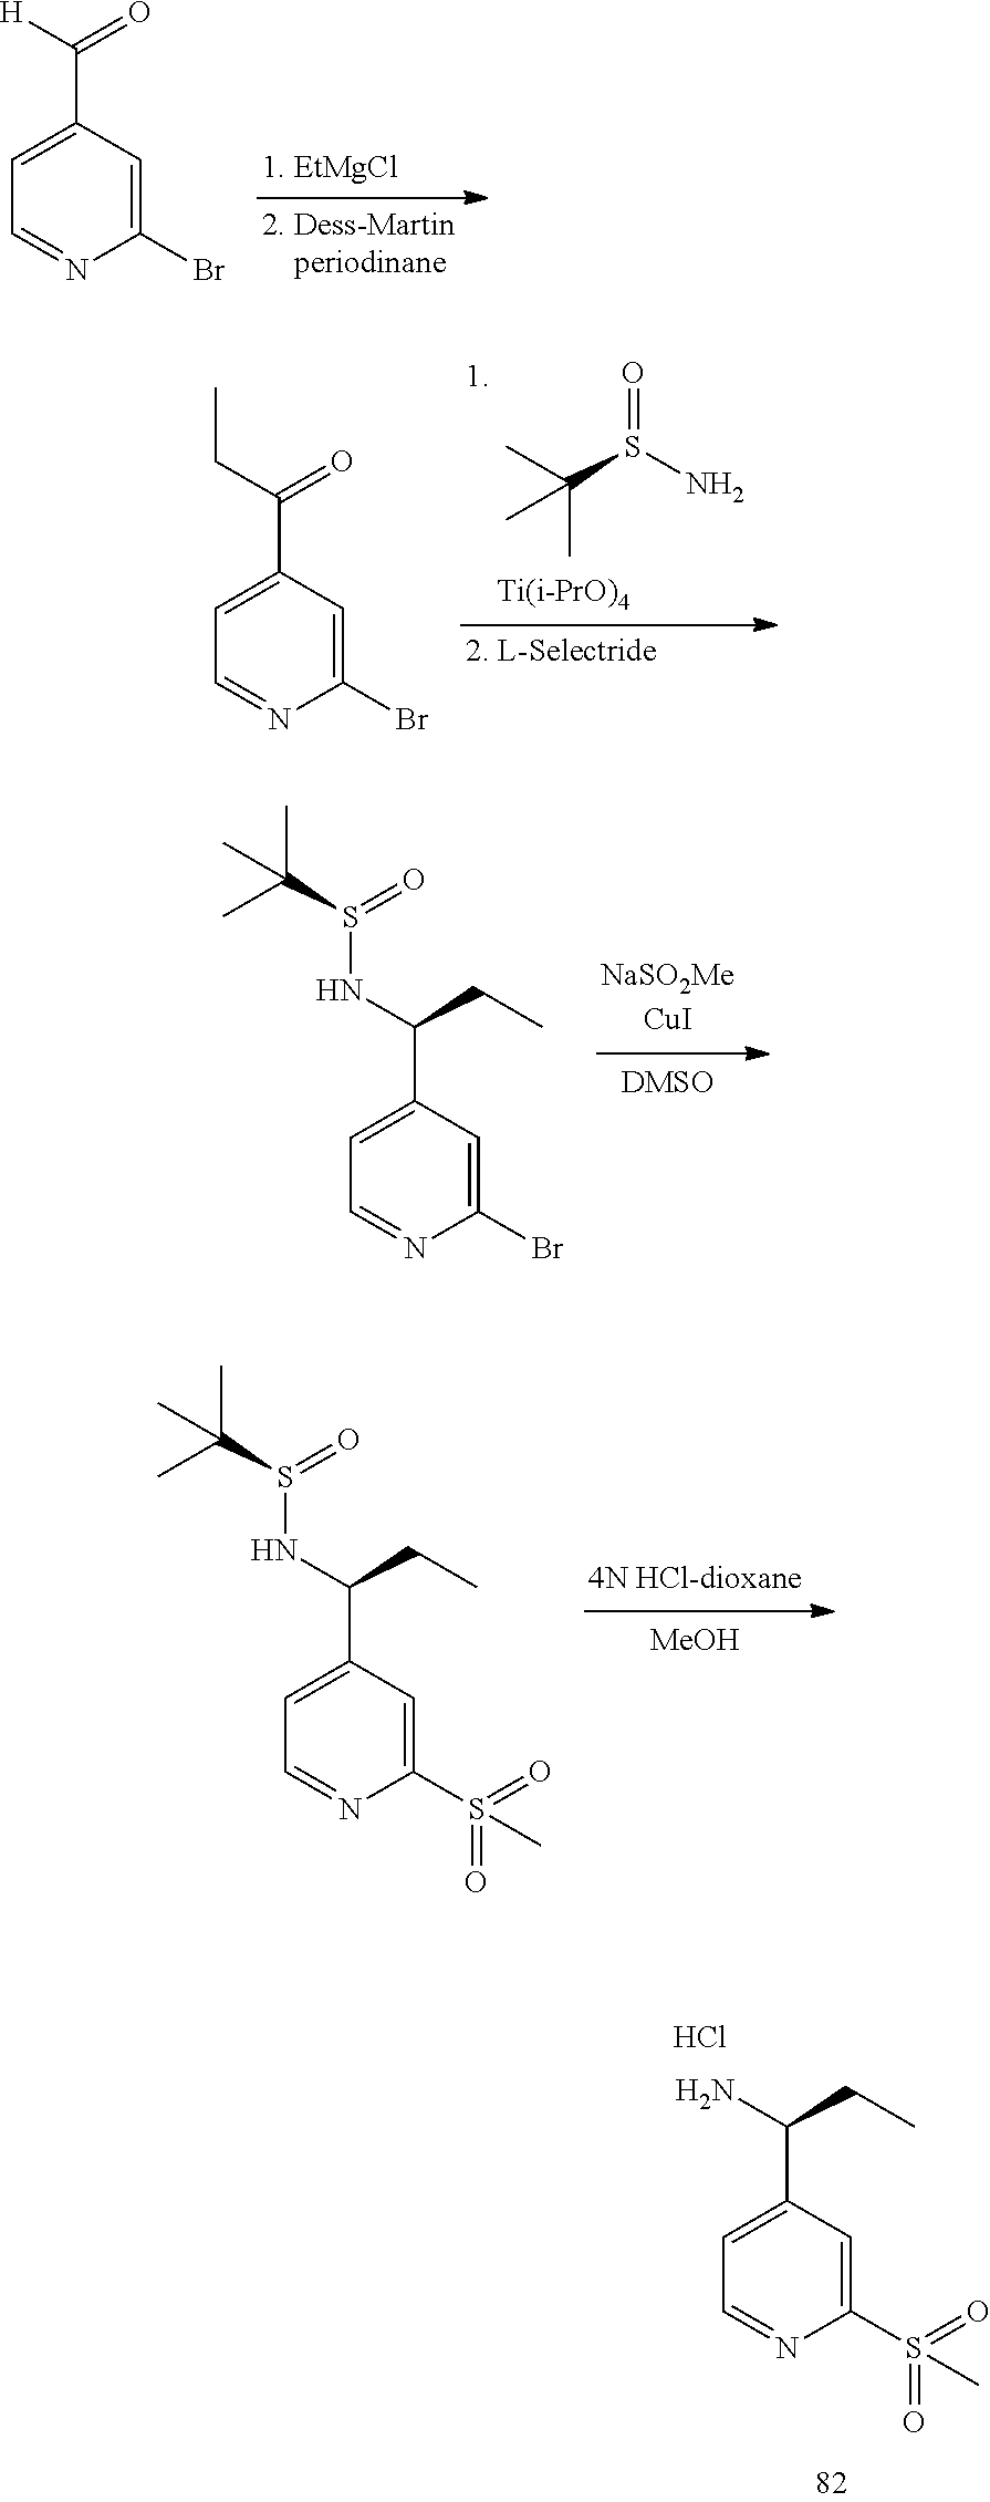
C1(S(=O)(=O)C)=CC(C(N)CC)=CC=N1.Cl.C1(Br)=CC(C([H])=O)=CC=N1.CC(S(N)=O)(C)C.C1(Br)=CC(C(CC)=O)=CC=N1.C1(Br)=CC(C(NS(C(C)(C)C)=O)CC)=CC=N1.[MeOH].C1(S(=O)(=O)C)=CC(C(NS(C(C)(C)C)=O)CC)=CC=N1
